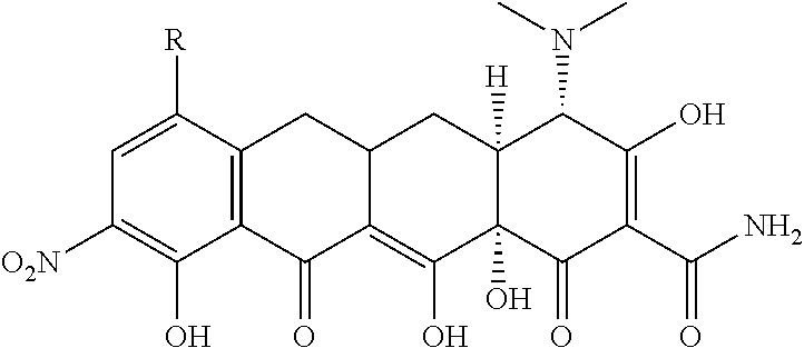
C1([O2N])=C(O)C2=C(C([R])=C1)CC1C(=C(O)C3(O)C([H])(C1)C(N(C)C)C(O)=C(C(N)=O)C3=O)C2=O
